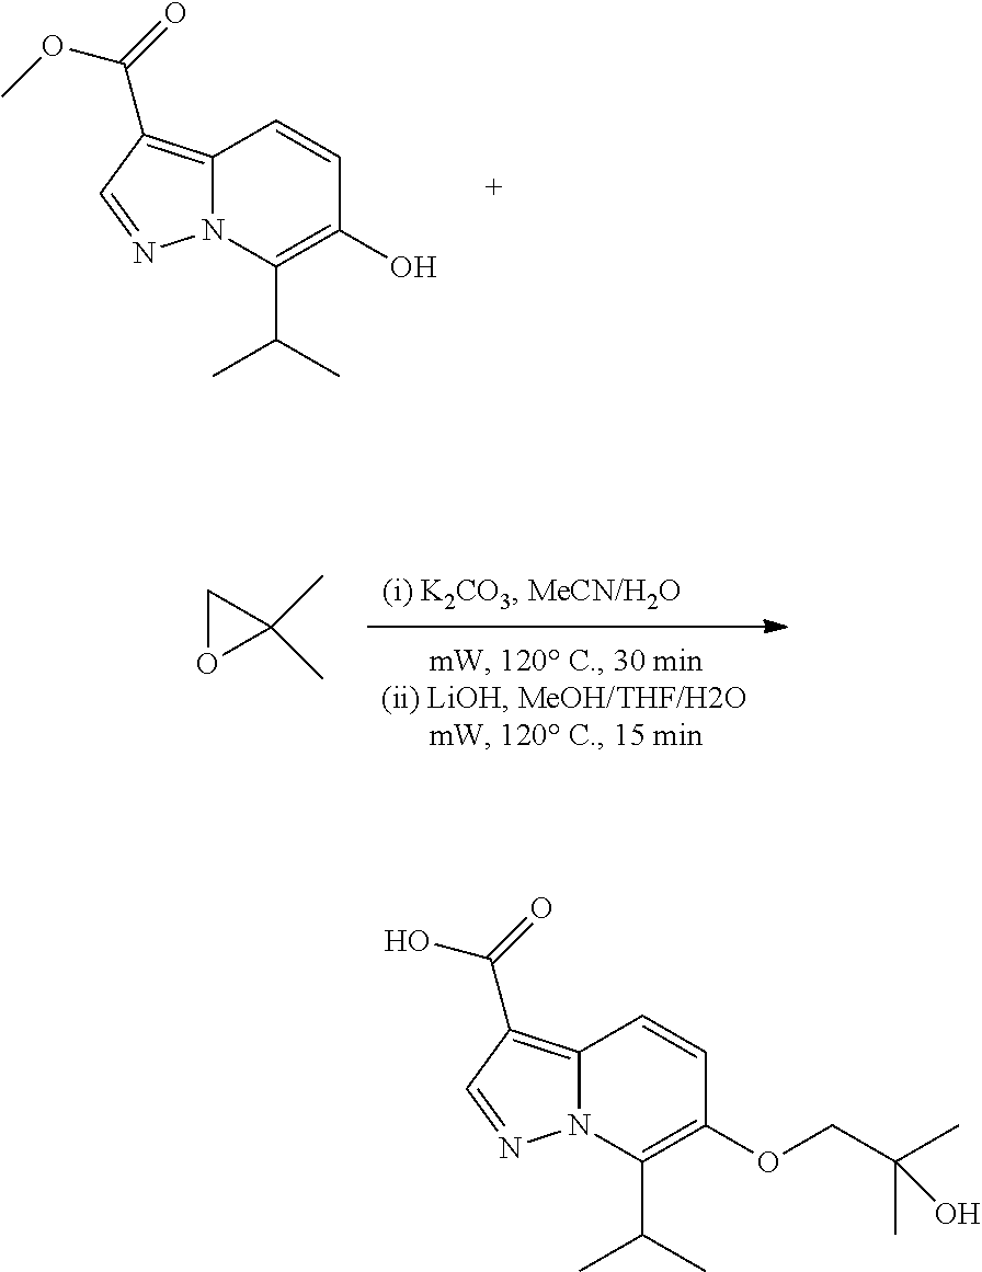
C12=C(C(=O)OC)C=NN1C(C(C)C)=C(O)C=C2.C1OC1(C)C.C12=C(C(=O)O)C=NN1C(C(C)C)=C(OCC(C)(C)O)C=C2
